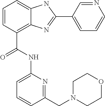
C1=CC(C(=O)NC2=CC=CC(CN3CCOCC3)=N2)=C2C(=C1)NC(C1=CC=CN=C1)=N2
